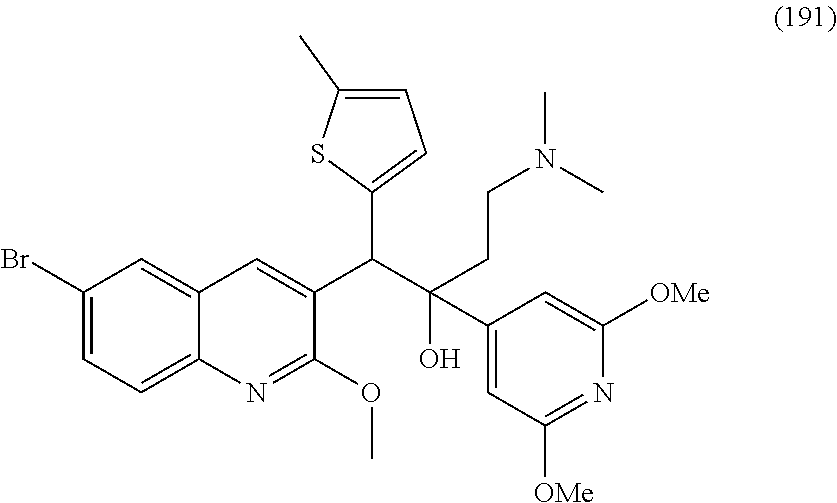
C1(Br)=CC=C2C(=C1)C=C(C(C1=CC=C(C)S1)C(O)(CCN(C)C)C1=CC([OMe])=NC([OMe])=C1)C(OC)=N2
